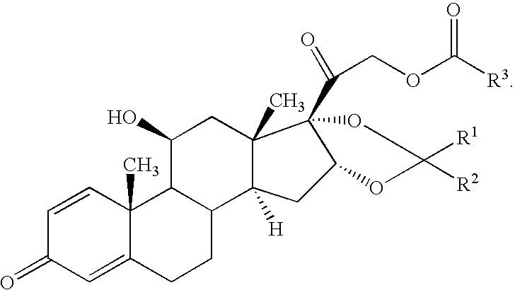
C1=CC2(C)C(=CC1=O)CCC1C2C(O)CC2(C)C1([H])CC1C2(C(COC([R3])=O)=O)OC([R2])([R1])O1
